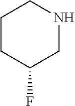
C1CC(F)CNC1
